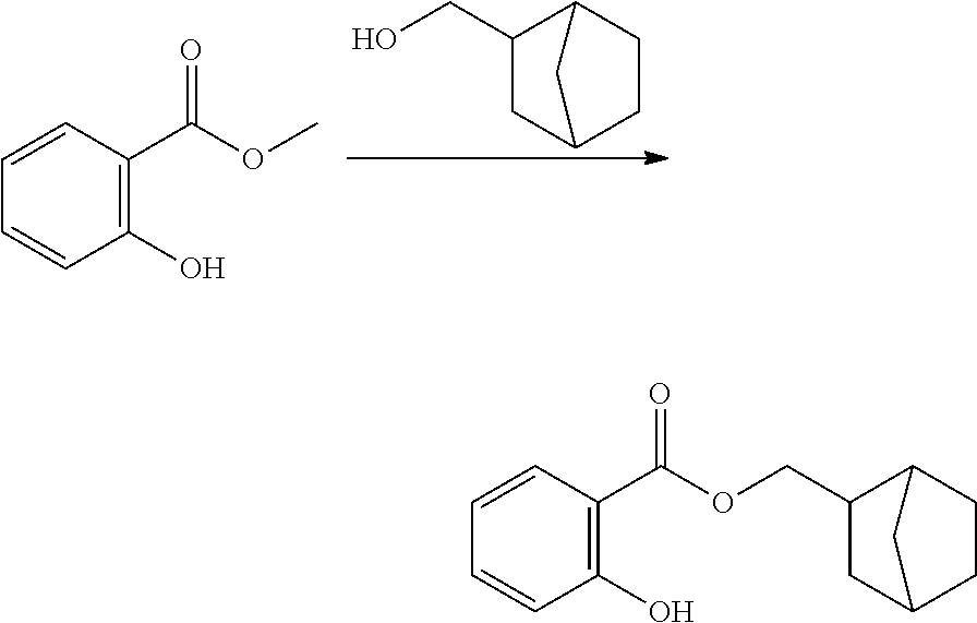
C1(O)=C(C(OC)=O)C=CC=C1.OCC1CC2CCC1C2.C1(O)=C(C(OCC2CC3CCC2C3)=O)C=CC=C1
